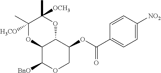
C12C([BnO])OCC(OC(C3=CC=C([NO2])C=C3)=O)C1OC(C)([OCH3])C([H3CO])(C)O2
